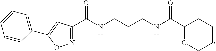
N1=C(C(NCCCNC(C2OCCCC2)=O)=O)C=C(C2=CC=CC=C2)O1
